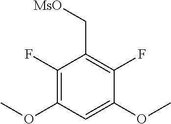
C1(F)=C(OC)C=C(OC)C(F)=C1C[MsO]
